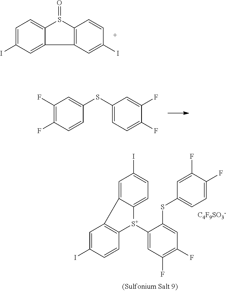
C1=C(I)C=C2C(=C1)S(=O)C1=C2C=C(I)C=C1.C1(F)=C(F)C=CC(SC2=CC=C(F)C(F)=C2)=C1.C1([S+]2C3=CC=C(I)C=C3C3=C2C=CC(I)=C3)=CC(F)=C(F)C=C1SC1=CC=C(F)C(F)=C1.[C4F9SO3-]
